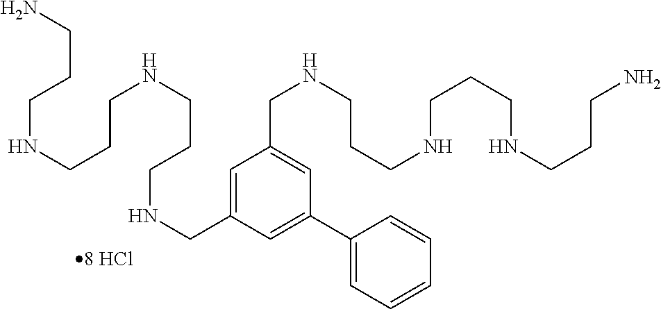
C1=C(CNCCCNCCCNCCCN)C=C(C2=CC=CC=C2)C=C1CNCCCNCCCNCCCN
